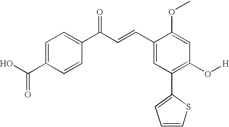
C1=C(C(O)=O)C=CC(C(C=CC2=CC(C3=CC=CS3)=C(O[H])C=C2OC)=O)=C1
